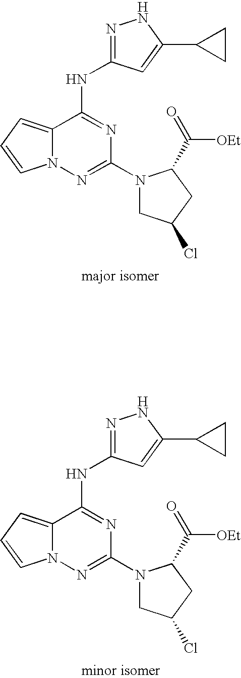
C12=CC=CN1N=C(N1CC(Cl)CC1C([OEt])=O)N=C2NC1=NNC(C2CC2)=C1.C12=CC=CN1N=C(N1CC(Cl)CC1C([OEt])=O)N=C2NC1=NNC(C2CC2)=C1
